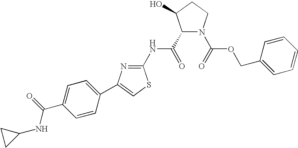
C1(C(=O)NC2=NC(C3=CC=C(C(=O)NC4CC4)C=C3)=CS2)N(C(=O)OCC2=CC=CC=C2)CCC1O
